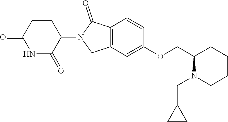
O=C1NC(=O)C(N2CC3=C(C2=O)C=CC(OCC2N(CC4CC4)CCCC2)=C3)CC1
